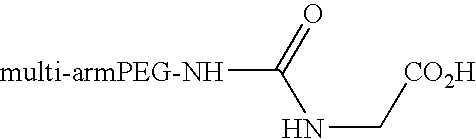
[multi-armPEG-NH]C(NC[CO2H])=O
